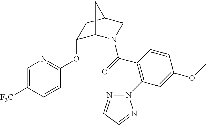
C1(OC2=NC=C([F3C])C=C2)C2N(C(C3=C(N4N=CC=N4)C=C(OC)C=C3)=O)CC(C1)C2
